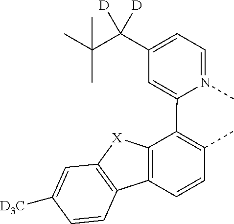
C1=N(C)C(C2=C(C)C=CC3=C2[X]C2=C3C=CC([D3C])=C2)=CC(C(C(C)(C)C)([D])[D])=C1
